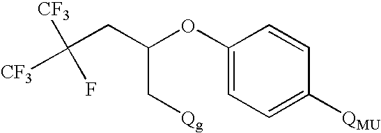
C([CF3])([CF3])(F)CC(OC1=CC=C([QMU])C=C1)C[Qg]
